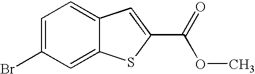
C1=C(Br)C=C2C(=C1)C=C(C(=O)OC)S2
